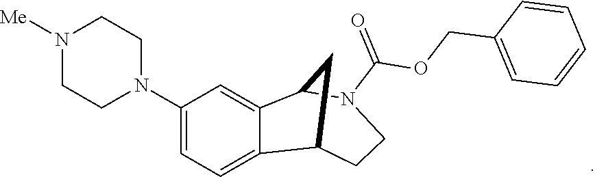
C1(N2CCN([Me])CC2)=CC=C2C(=C1)C1N(C(=O)OCC3=CC=CC=C3)CCC2C1
